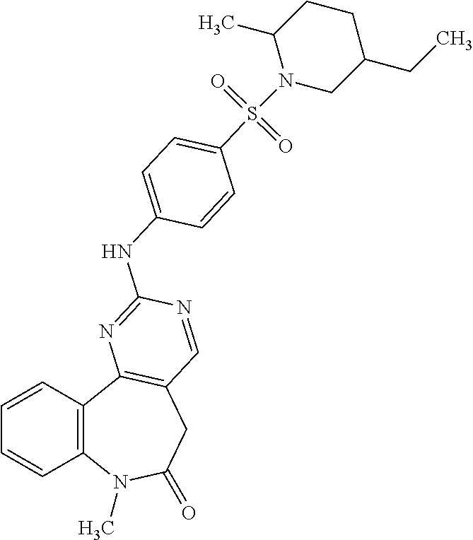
C1=CC2=C(C=C1)N(C)C(=O)CC1=C2N=C(NC2=CC=C(S(=O)(=O)N3CC(CC)CCC3C)C=C2)N=C1
